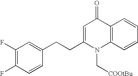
C1(F)=C(F)C=CC(CCC2=CC(=O)C3=C(N2C[COOtBu])C=CC=C3)=C1
